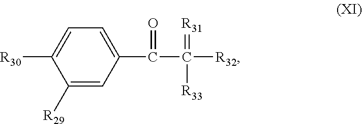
C1([R29])=CC(C(=O)C(=[R31])([R33])[R32])=CC=C1[R30]
